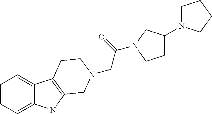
C1=CC=C2C(=C1)C1=C(N2)CN(CC(=O)N2CC(N3CCCC3)CC2)CC1
